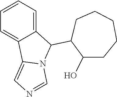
C1=CC=C2C(=C1)C1=CN=CN1C2C1C(O)CCCCC1
